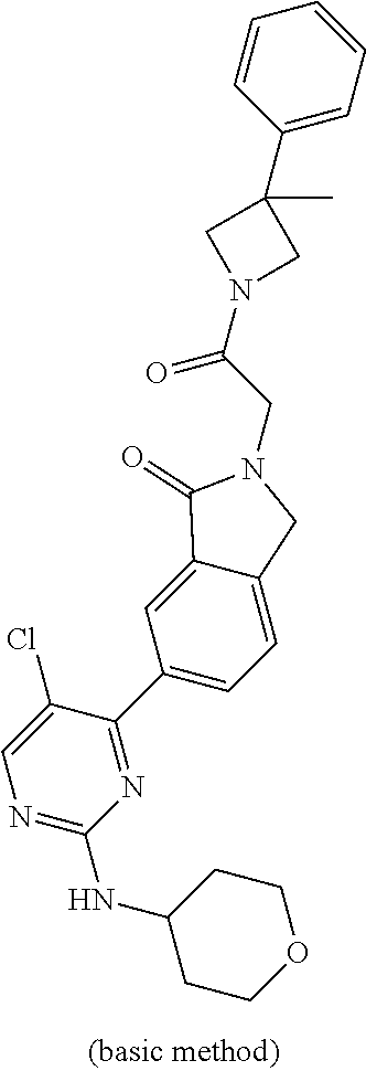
C1CC(NC2=NC=C(Cl)C(C3=CC=C4C(=C3)C(=O)N(CC(N3CC(C5=CC=CC=C5)(C)C3)=O)C4)=N2)CCO1
